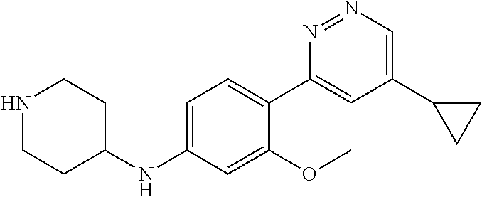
N1CCC(NC2=CC=C(C3=CC(C4CC4)=CN=N3)C(OC)=C2)CC1
